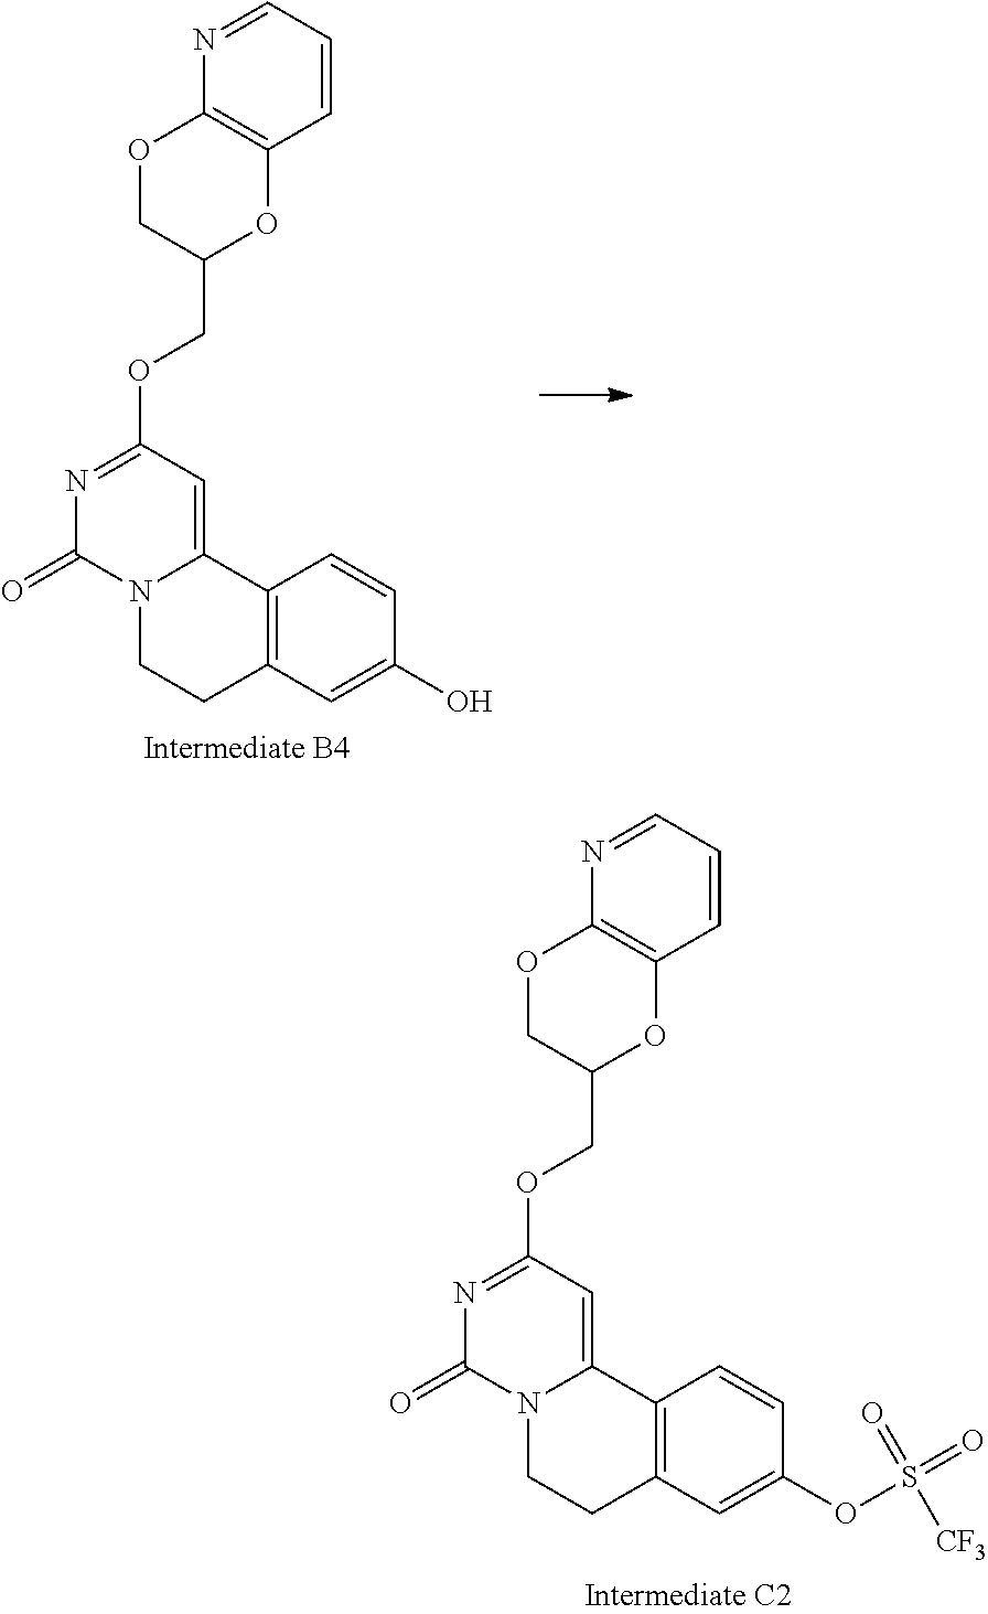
N1=C(OCC2OC3=C(OC2)N=CC=C3)C=C2N(C1=O)CCC1=C2C=CC(O)=C1.N1=C(OCC2OC3=C(OC2)N=CC=C3)C=C2N(C1=O)CCC1=C2C=CC(OS(=O)(=O)[CF3])=C1
